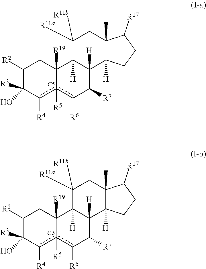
C1([R2])C([R3])(O)c([R4])c2([R5])c([R6])C([R7])C3([H])C([H])(C2([R19])C1)C([R11a])([R11b])CC1(C)C3([H])CCC1[R17].[C5].C1([R2])C([R3])(O)c([R4])c2([R5])c([R6])C([R7])C3([H])C([H])(C2([R19])C1)C([R11a])([R11b])CC1(C)C3([H])CCC1[R17].[C5]
